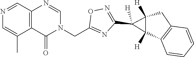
C12=C(C(=O)N(CC3=NC(C4([H])C5([H])C4([H])CC4=C5C=CC=C4)=NO3)C=N1)C(C)=CN=C2
